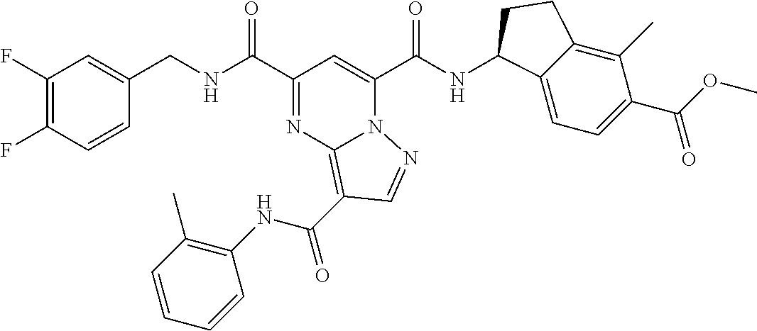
C1(F)=C(F)C=CC(CNC(C2=NC3=C(C(NC4=C(C)C=CC=C4)=O)C=NN3C(C(NC3C4=CC=C(C(OC)=O)C(C)=C4CC3)=O)=C2)=O)=C1
